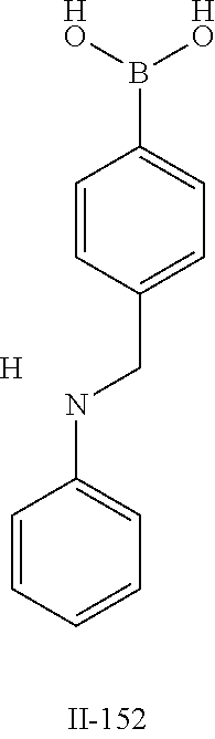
B(C1=CC=C(CNC2=CC=CC=C2)C=C1)([HO])[HO].[H]
